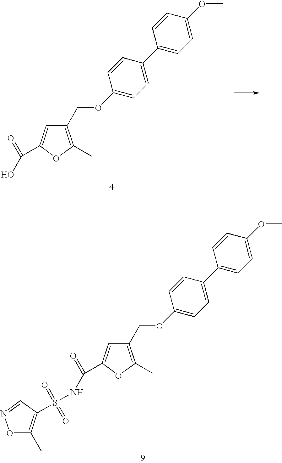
C(C1=C(C)OC(C(=O)O)=C1)OC1=CC=C(C2=CC=C(OC)C=C2)C=C1.C(C1=C(C)OC(C(=O)NS(=O)(=O)C2=C(C)ON=C2)=C1)OC1=CC=C(C2=CC=C(OC)C=C2)C=C1
